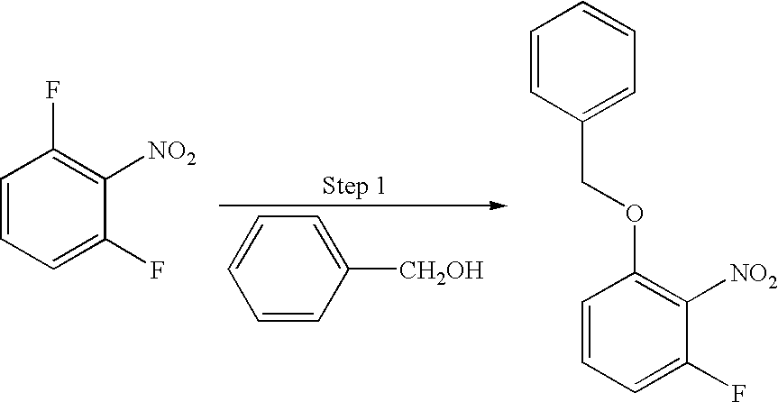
C1=CC([CH2OH])=CC=C1.C1=CC=C(F)C([NO2])=C1F.C1=CC=C(F)C([NO2])=C1OCC1=CC=CC=C1
